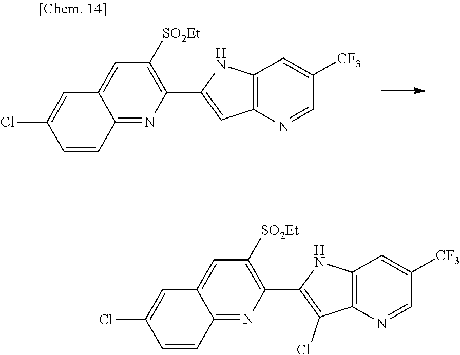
C1(C2=CC3=C(N2)C=C([CF3])C=N3)=C([SO2Et])C=C2C(=N1)C=CC(Cl)=C2.C1(C2=C(Cl)C3=C(N2)C=C([CF3])C=N3)=C([SO2Et])C=C2C(=N1)C=CC(Cl)=C2
